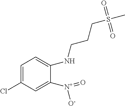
C1=C(Cl)C=C([N+](=O)[O-])C(NCCCS(C)(=O)=O)=C1
